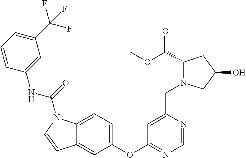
C1(OC2=NC=NC(CN3C(C(OC)=O)CC(O)C3)=C2)=CC=C2C(=C1)C=CN2C(=O)NC1=CC(C(F)(F)F)=CC=C1
